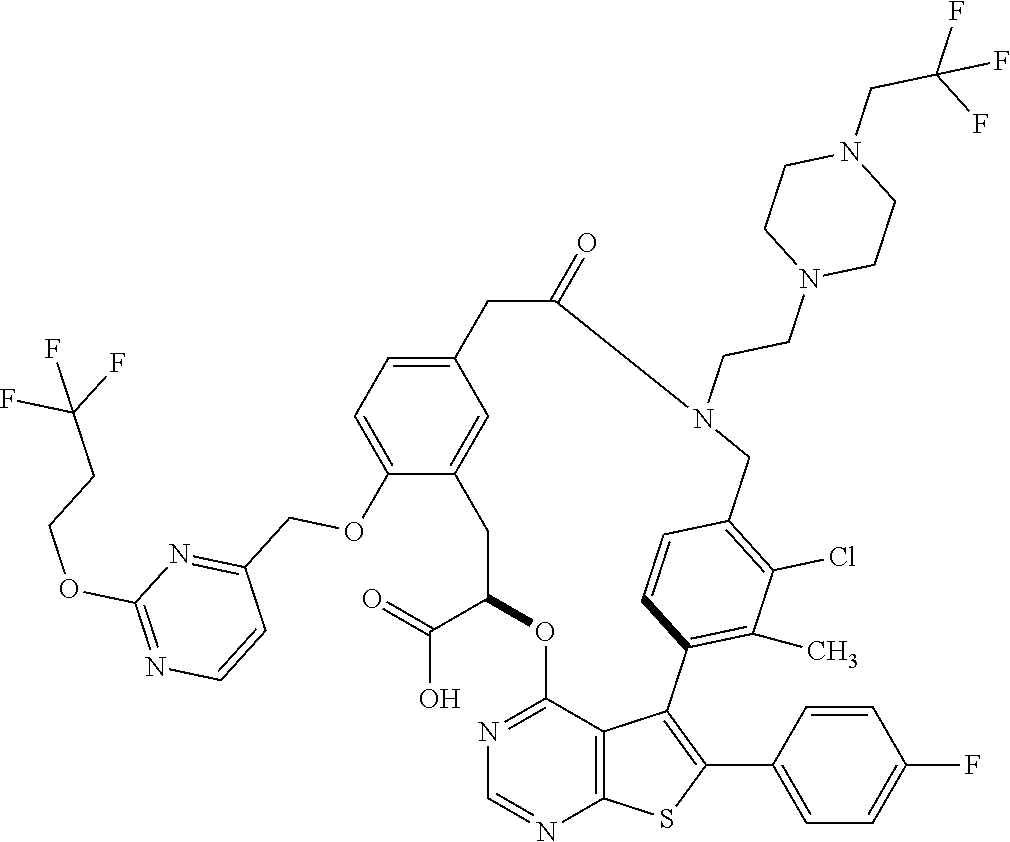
C1C(C(=O)O)OC2=NC=NC3=C2C(=C(C2=CC=C(F)C=C2)S3)C2=C(C)C(Cl)=C(C=C2)CN(CCN2CCN(CC(F)(F)F)CC2)C(=O)CC2=CC=C(OCC3=NC(OCCC(F)(F)F)=NC=C3)C1=C2
